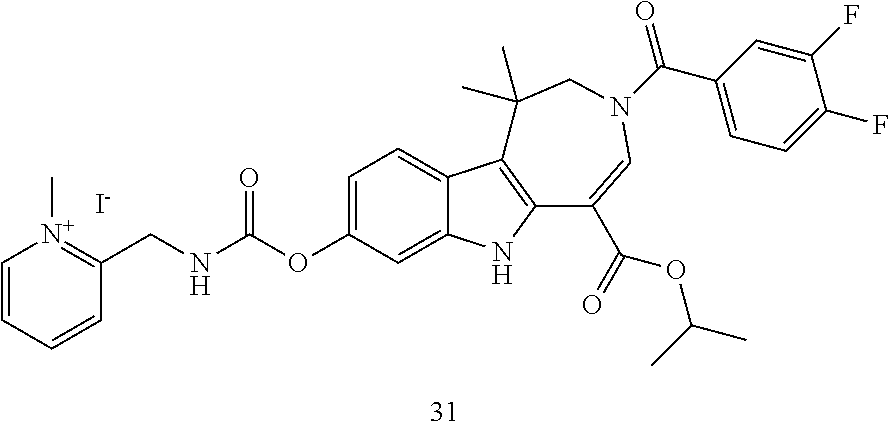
C12=CC(OC(NCC3=[N+](C)C=CC=C3)=O)=CC=C1C1=C(N2)C(C(=O)OC(C)C)=CN(C(=O)C2=CC=C(F)C(F)=C2)CC1(C)C.[I-]
